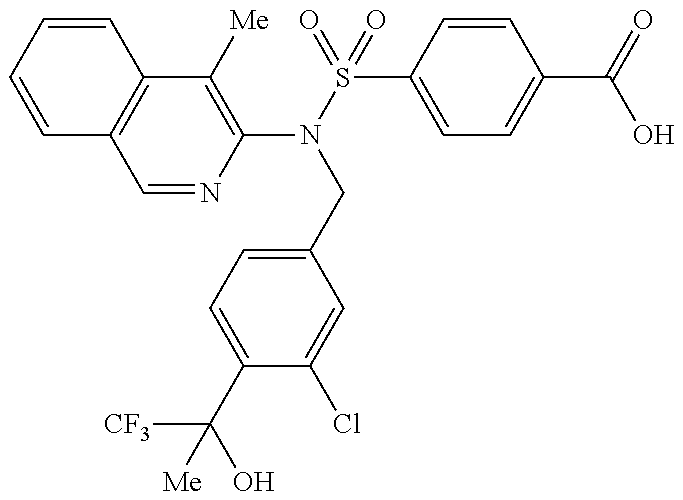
C1=CC=CC2=C1C=NC(N(S(=O)(C1=CC=C(C(=O)O)C=C1)=O)CC1=CC=C(C([CF3])(O)[Me])C(Cl)=C1)=C2[Me]
